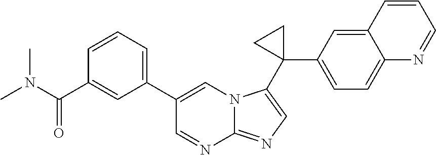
C1=CC=C(C2=CN3C(=NC=C3C3(C4=CC=C5C(=C4)C=CC=N5)CC3)N=C2)C=C1C(=O)N(C)C
